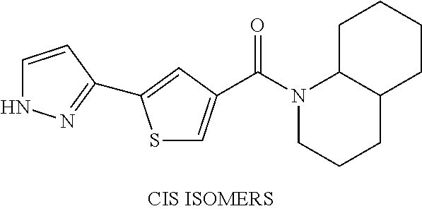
S1C=C(C(N2CCCC3C2CCCC3)=O)C=C1C1=NNC=C1
